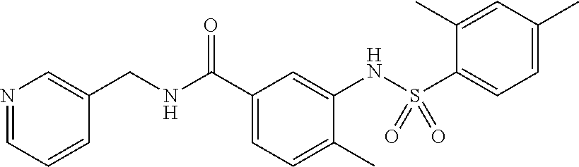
N1=CC=CC(CNC(C2=CC=C(C)C(NS(C3=CC=C(C)C=C3C)(=O)=O)=C2)=O)=C1
